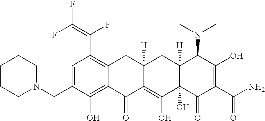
N1(CC2=CC(C(=C(F)F)F)=C3C(=C2O)C(=O)C2=C(O)C4(O)C([H])(CC2([H])C3)C(N(C)C)C(O)=C(C(N)=O)C4=O)CCCCC1
